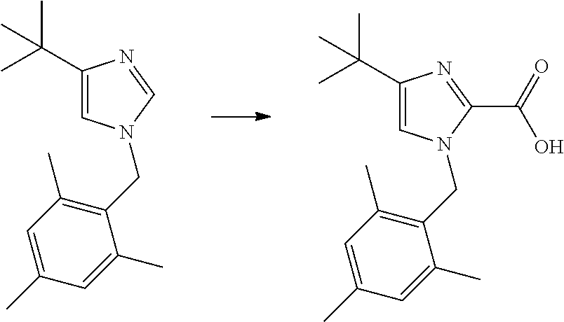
C1(C(C)(C)C)=CN(CC2=C(C)C=C(C)C=C2C)C=N1.C1(C(C)(C)C)=CN(CC2=C(C)C=C(C)C=C2C)C(C(=O)O)=N1
